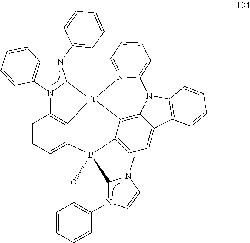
N1(C2=CC=CC=C2)C2=C(N3C1[Pt]14C5=C3C=CC=C5B3(C5=CC=C6C(=C15)N(C1=C6C=CC=C1)C1=CC=CC=N41)OC1=C(C=CC=C1)N1C3N(C)C=C1)C=CC=C2
